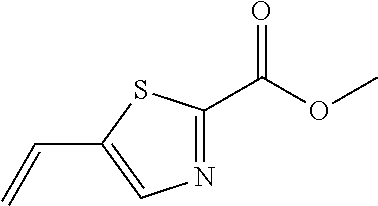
N1=C(C(OC)=O)SC(C=C)=C1
